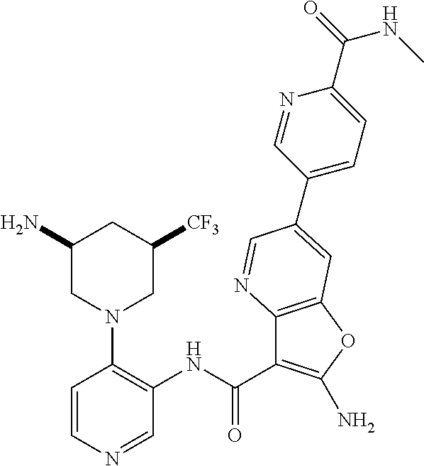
C1=CN=CC(NC(C2=C(N)OC3=C2N=CC(C2=CC=C(C(=O)NC)N=C2)=C3)=O)=C1N1CC([CF3])CC(N)C1
